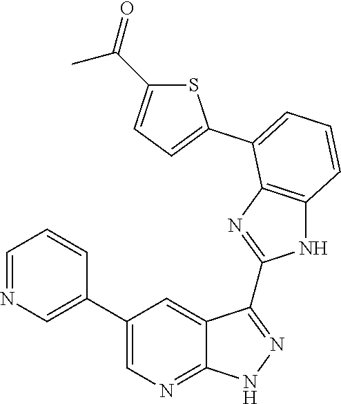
C1=NC=C(C2=CN=C3C(=C2)C(C2=NC4=C(N2)C=CC=C4C2=CC=C(C(=O)C)S2)=NN3)C=C1
